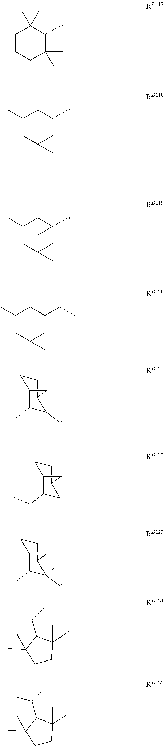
C1(C)(C)CC(C)(C)CC(C)C1.C1CCC(C)(C)C(C)C1(C)C.C1(C)(C)CC(C)(C)CC(C)(C)C1.C1CC2C(C)C(C)C1C2.C1CC2C(CC)CC1C2.C1CC2C(C)C(C)(C)C1C2.C1CC(C)(C)C(CC)C1(C)C.C1CC(C)(C)C(C(C)C)C1(C)C.C1(C)(C)CC(C)(C)CC(CC)C1
